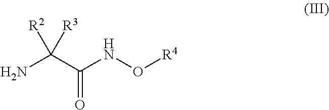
C(C(NO[R4])=O)(N)([R3])[R2]
